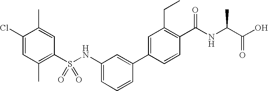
C1(NS(C2=C(C)C=C(Cl)C(C)=C2)(=O)=O)=CC=CC(C2=CC(CC)=C(C(NC(C(O)=O)C)=O)C=C2)=C1
